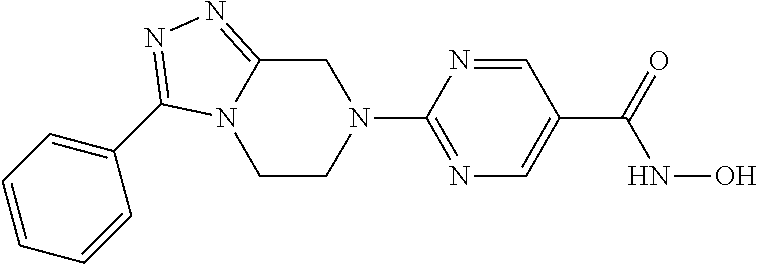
N1(C2=NC=C(C(=O)NO)C=N2)CC2=NN=C(C3=CC=CC=C3)N2CC1
